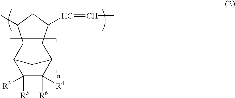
C12C3C([R3])([R5])C([R4])([R6])C(C1C(C=CC)CC2C)C3
